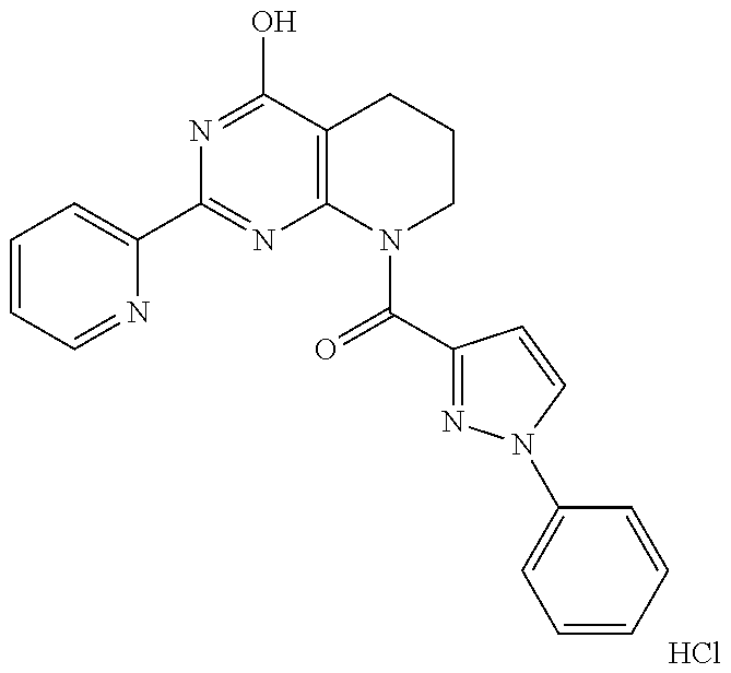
Cl.C1=CC=NC(C2=NC3=C(C(O)=N2)CCCN3C(=O)C2=NN(C3=CC=CC=C3)C=C2)=C1
